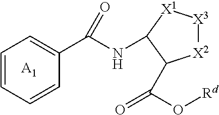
C1=CC=CC(C(NC2[X1][X3][X2]C2C(=O)O[Rd])=O)=C1.[A1]
